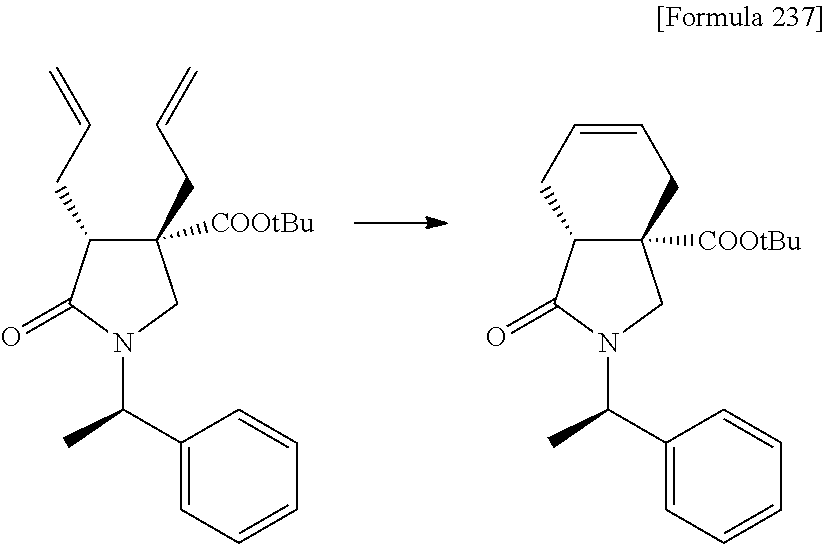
C1(C(C)N2CC(CC=C)([COOtBu])C(CC=C)C2=O)=CC=CC=C1.C1(C(C)N2CC3([COOtBu])C(C2=O)CC=CC3)=CC=CC=C1
